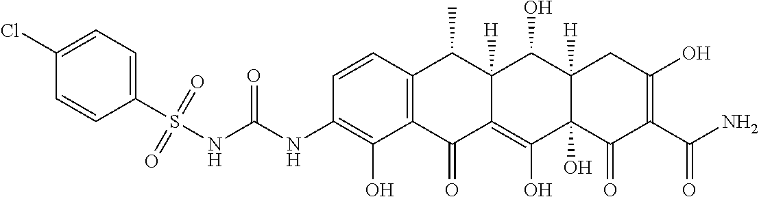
C1=CC2=C(C(O)=C1NC(NS(C1=CC=C(Cl)C=C1)(=O)=O)=O)C(=O)C1=C(O)C3(O)C([H])(C(O)C1([H])C2C)CC(O)=C(C(N)=O)C3=O
